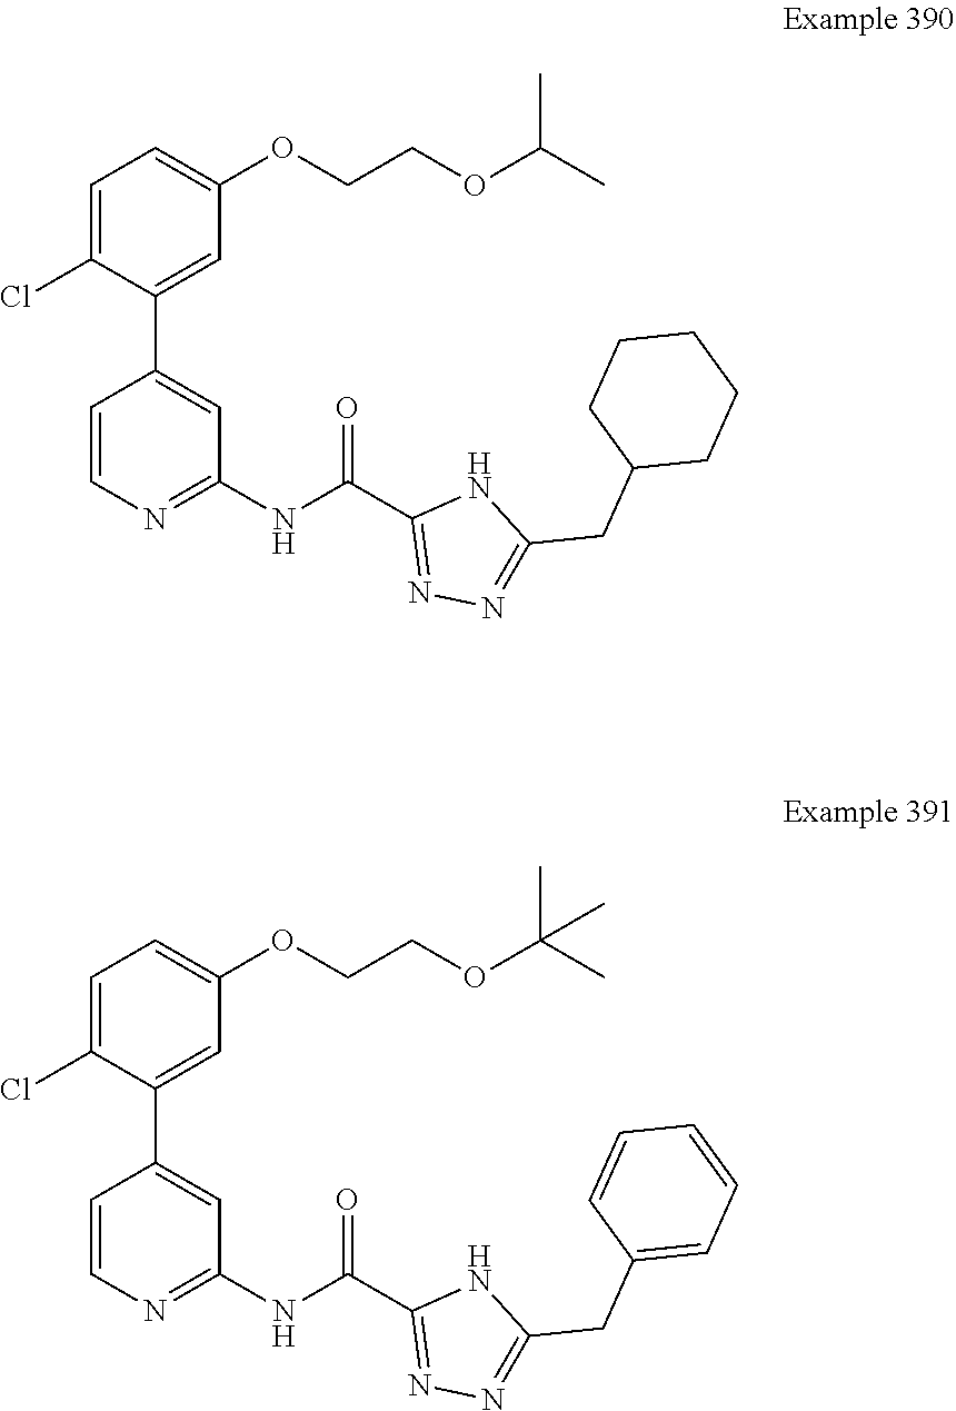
C1=C(OCCOC(C)C)C=C(C2=CC(NC(C3=NN=C(CC4CCCCC4)N3)=O)=NC=C2)C(Cl)=C1.C1(Cl)=CC=C(OCCOC(C)(C)C)C=C1C1=CC(NC(C2=NN=C(CC3=CC=CC=C3)N2)=O)=NC=C1
